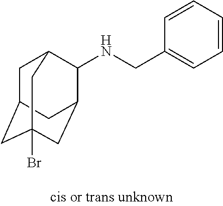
C1C2CC3(Br)CC(C(NCC4=CC=CC=C4)C1C3)C2
